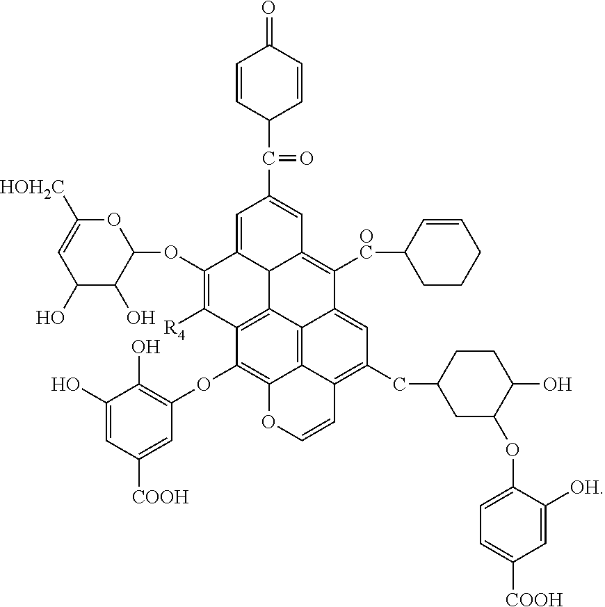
C12=C3C4=C5C(OC6=C(O)C(O)=CC([COOH])=C6)=C1OC=CC2=C(CC1CC(OC2=CC=C([COOH])C=C2[OH])C(O)CC1)C=C3C([OC]C1CCCC=C1)=C1C4C(=CC(C(C2C=CC(=O)C=C2)=O)=C1)C(OC1OC([HOH2C])=CC(O)C1O)=C5[R4]
